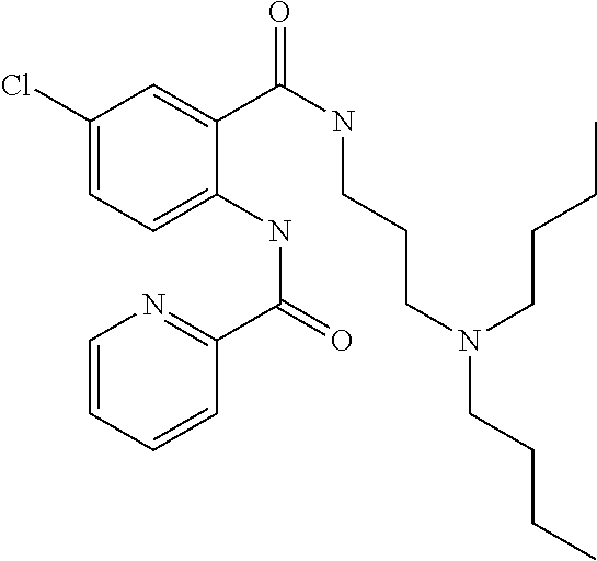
C1(Cl)=CC=C(NC(=O)C2=NC=CC=C2)C(C(NCCCN(CCCC)CCCC)=O)=C1
